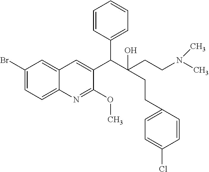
C1(Br)=CC=C2C(=C1)C=C(C(C1=CC=CC=C1)C(CCN(C)C)(O)CCC1=CC=C(Cl)C=C1)C(OC)=N2
